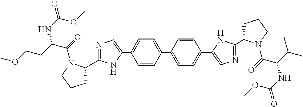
C1=CC(C2=CC=C(C3=CN=C(C4CCCN4C(=O)C(CCOC)NC(OC)=O)N3)C=C2)=CC=C1C1=CN=C(C2CCCN2C(=O)C(NC(OC)=O)C(C)C)N1
